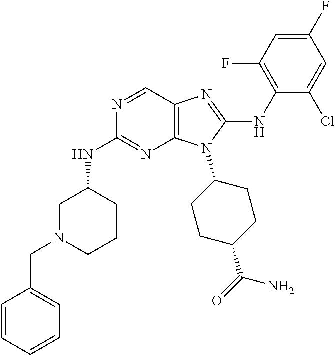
N1=CC2=C(N=C1NC1CN(CC3=CC=CC=C3)CCC1)N(C1CCC(C(=O)N)CC1)C(NC1=C(F)C=C(F)C=C1Cl)=N2
